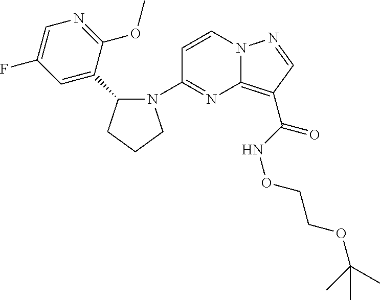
C1(N2C(C3=CC(F)=CN=C3OC)CCC2)=NC2=C(C(NOCCOC(C)(C)C)=O)C=NN2C=C1
